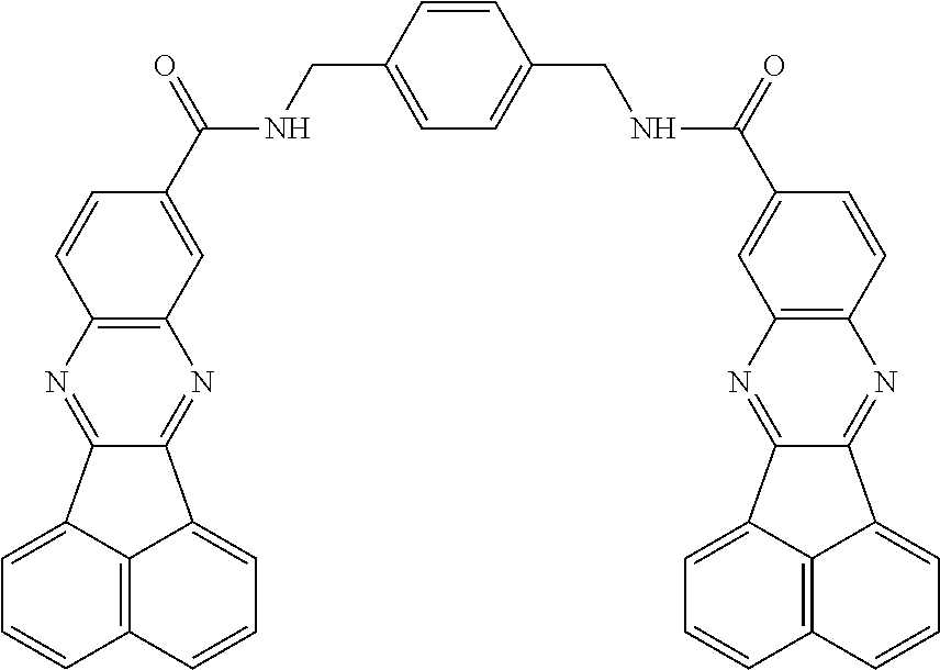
C1=CC(CNC(=O)C2=CC3=C(C=C2)N=C2C(=N3)C3=CC=CC4=C3C2=CC=C4)=CC=C1CNC(=O)C1=CC2=C(C=C1)N=C1C(=N2)C2=CC=CC3=C2C1=CC=C3
